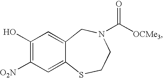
C1(O)=C([O2N])C=C2C(=C1)CN(C([OCMe3])=O)CCS2
